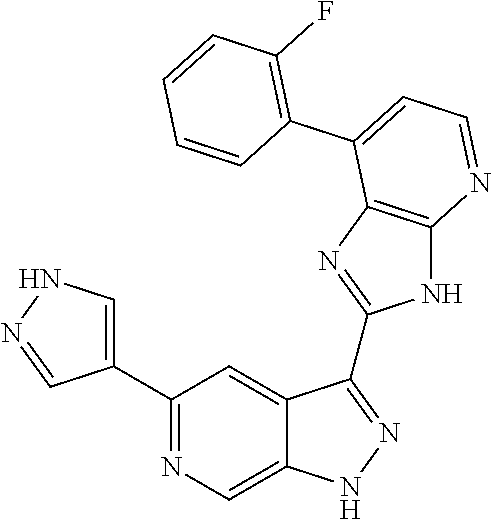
C1(C2=NC=C3C(=C2)C(C2=NC4=C(N2)N=CC=C4C2=C(F)C=CC=C2)=NN3)=CNN=C1
